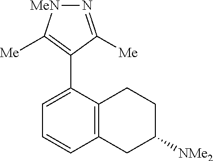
C12=C(C(C3=C([Me])[MeN]N=C3[Me])=CC=C1)CCC([NMe2])C2
